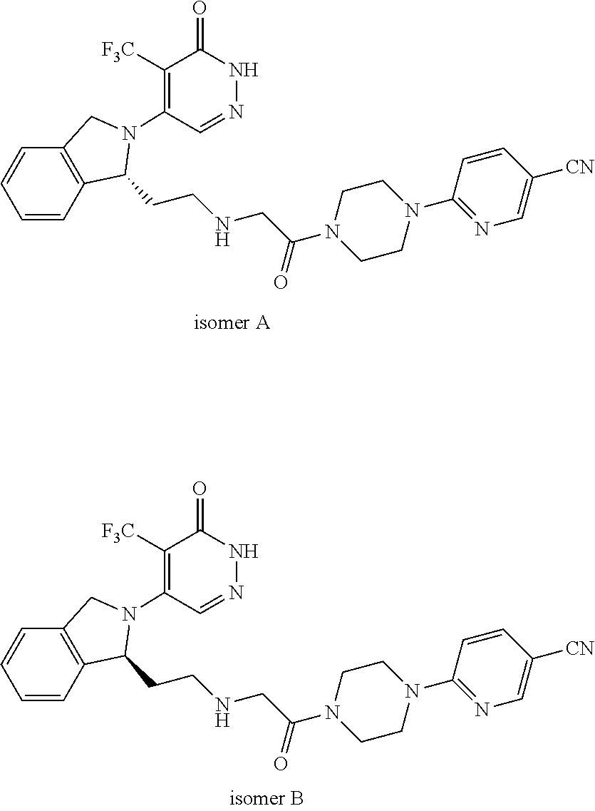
C1([F3C])=C(N2C(CCNCC(N3CCN(C4=NC=C([CN])C=C4)CC3)=O)C3=C(C2)C=CC=C3)C=NNC1=O.C1([F3C])=C(N2C(CCNCC(N3CCN(C4=NC=C([CN])C=C4)CC3)=O)C3=C(C2)C=CC=C3)C=NNC1=O
